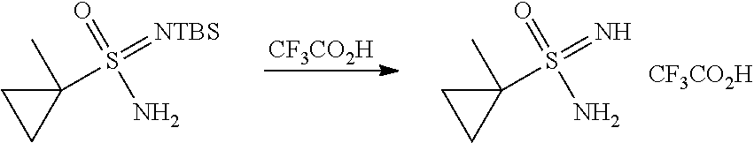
C1(S(=N)(N)=O)(C)CC1.[CF3CO2H].[CF3CO2H].C1(S(=[NTBS])(N)=O)(C)CC1
